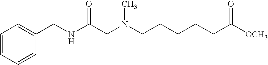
C(NC(CN(CCCCCC([OCH3])=O)C)=O)C1=CC=CC=C1
